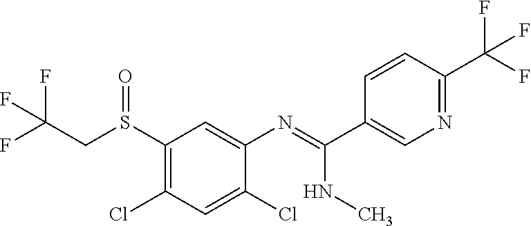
FC(CS(C1=C(Cl)C=C(Cl)C(N=C(C2=CN=C(C(F)(F)F)C=C2)NC)=C1)=O)(F)F
